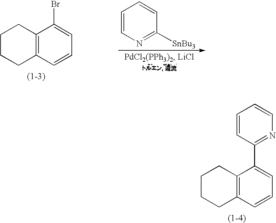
C12=C(C=CC=C1C1=NC=CC=C1)CCCC2.C12=C(C=CC=C1Br)CCCC2.C1=CN=C([SnBu3])C=C1
